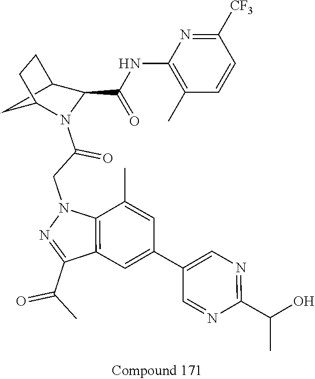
C1(C(=O)C)=NN(CC(=O)N2C(C(=O)NC3=C(C)C=CC([CF3])=N3)C3CC2CC3)C2=C1C=C(C1=CN=C(C(O)C)N=C1)C=C2C
